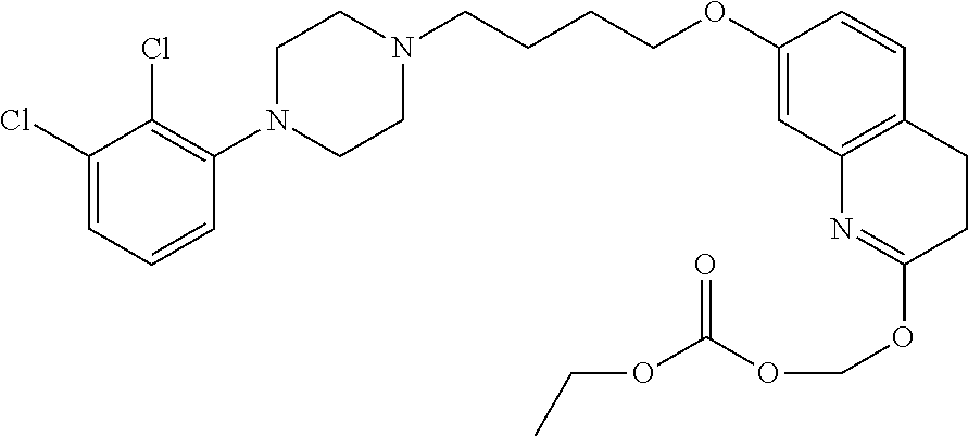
C1(Cl)=CC=CC(N2CCN(CCCCOC3=CC4=C(C=C3)CCC(OCOC(OCC)=O)=N4)CC2)=C1Cl
